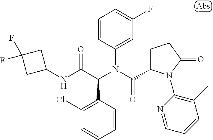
C1=CC(C(C(NC2CC(F)(F)C2)=O)N(C(=O)C2CCC(=O)N2C2=C(C)C=CC=N2)C2=CC(F)=CC=C2)=C(Cl)C=C1
